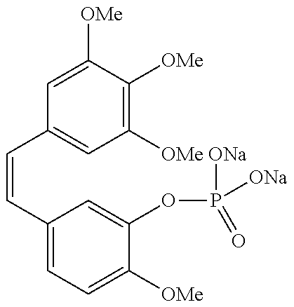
C1=C([OMe])C([OMe])=C([OMe])C=C1C=CC1=CC=C([OMe])C(OP([ONa])(=O)[ONa])=C1
